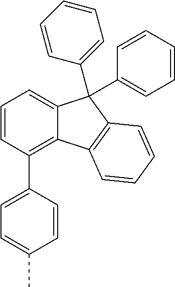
C1=CC(C2=CC=C(C)C=C2)=C2C(=C1)C(C1=CC=CC=C1)(C1=CC=CC=C1)C1=C2C=CC=C1
